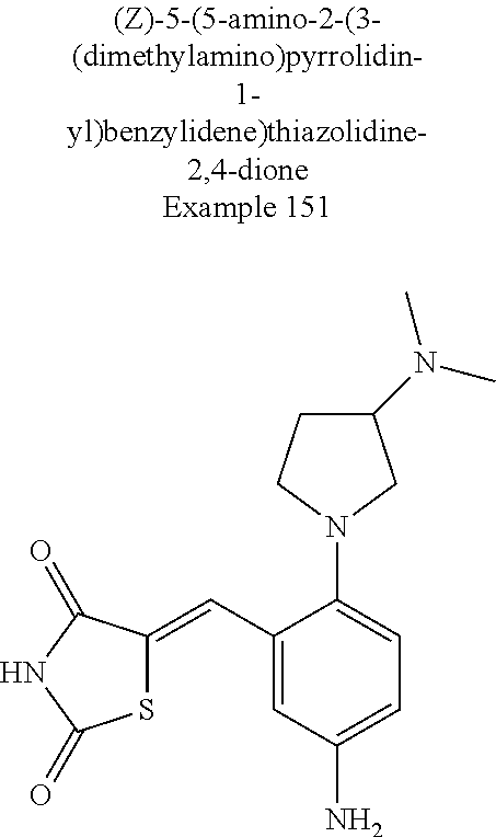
S1C(=CC2=CC(N)=CC=C2N2CCC(N(C)C)C2)C(=O)NC1=O
